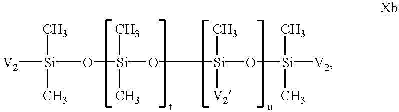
[V2][Si](O[Si](O[Si](O[Si]([V2])(C)C)([V2])C)(C)C)(C)C
